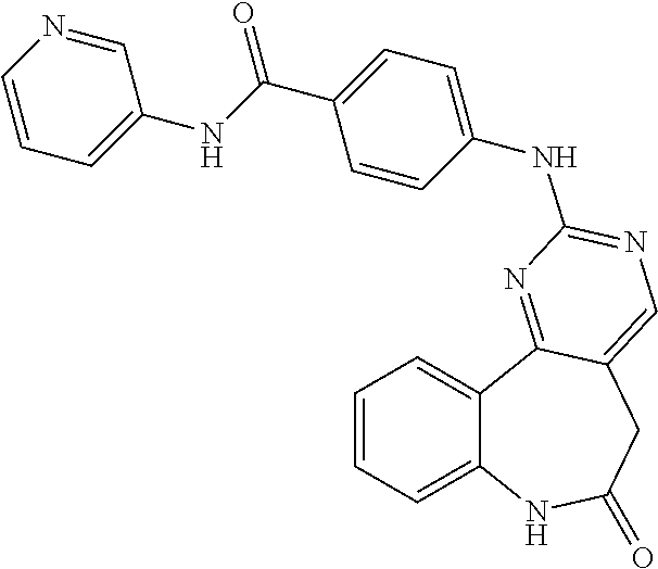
C1=CC=C2C(=C1)C1=NC(NC3=CC=C(C(=O)NC4=CC=CN=C4)C=C3)=NC=C1CC(=O)N2
